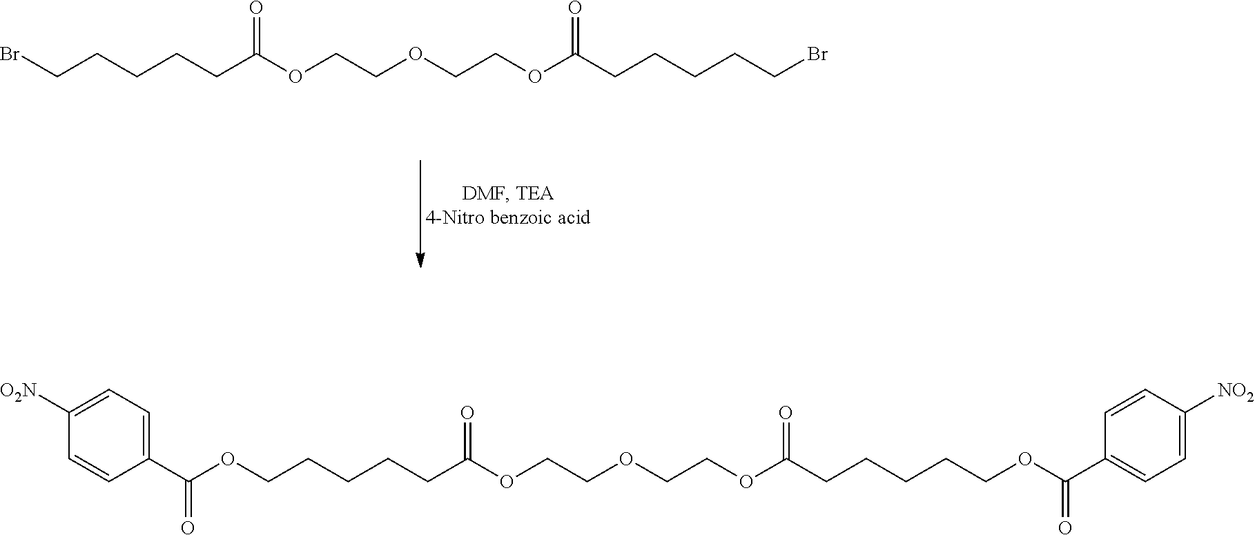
C(CCCCC(OCCOCCOC(CCCCCBr)=O)=O)Br.C(CCCCC(OCCOCCOC(CCCCCOC(=O)C1=CC=C([NO2])C=C1)=O)=O)OC(=O)C1=CC=C([O2N])C=C1
